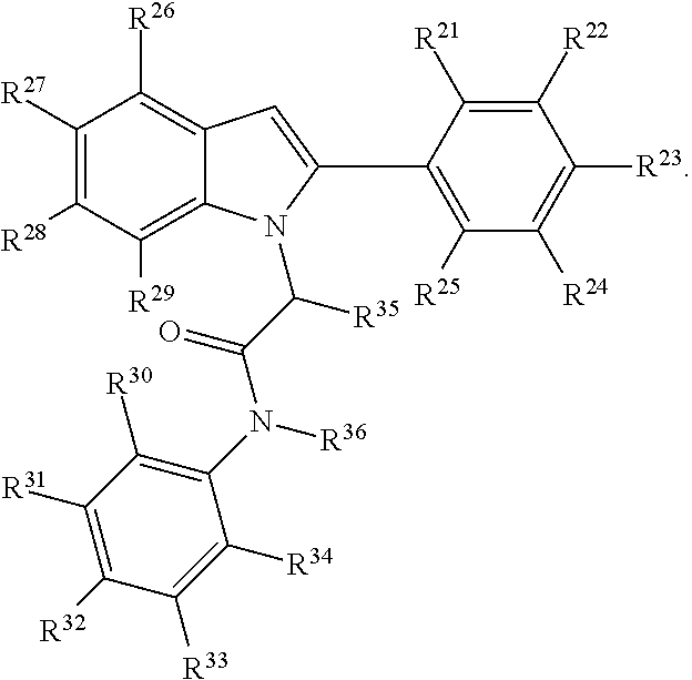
C1([R27])=C([R28])C([R29])=C2C(=C1[R26])C=C(C1=C([R25])C([R24])=C([R23])C([R22])=C1[R21])N2C(C(=O)N(C1=C([R30])C([R31])=C([R32])C([R33])=C1[R34])[R36])[R35]
